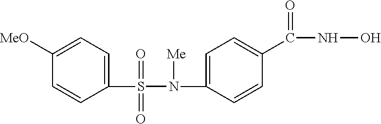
C1([MeO])=CC=C(S(=O)(=O)N(C2=CC=C(C(=O)NO)C=C2)[Me])C=C1
